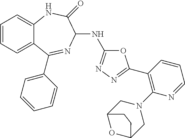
C1=CC=C2C(=C1)NC(=O)C(NC1=NN=C(C3=C(N4CC5OC(C4)CC5)N=CC=C3)O1)N=C2C1=CC=CC=C1
